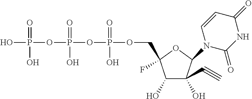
C1(O)C(C#C)(O)C(N2C(=O)NC(=O)C=C2)OC1(F)COP(OP(OP(O)(O)=O)(O)=O)(O)=O
